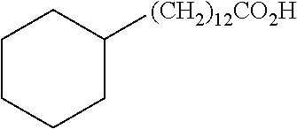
C1CCCC([(CH2)12CO2H])C1
